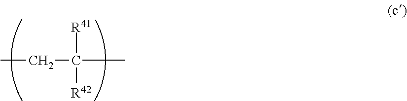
CCC([R41])([R42])C
